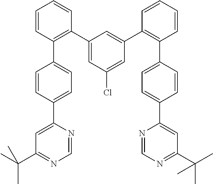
C1(C2=C(C3=CC=C(C4=CC(C(C)(C)C)=NC=N4)C=C3)C=CC=C2)=CC(Cl)=CC(C2=C(C3=CC=C(C4=CC(C(C)(C)C)=NC=N4)C=C3)C=CC=C2)=C1
